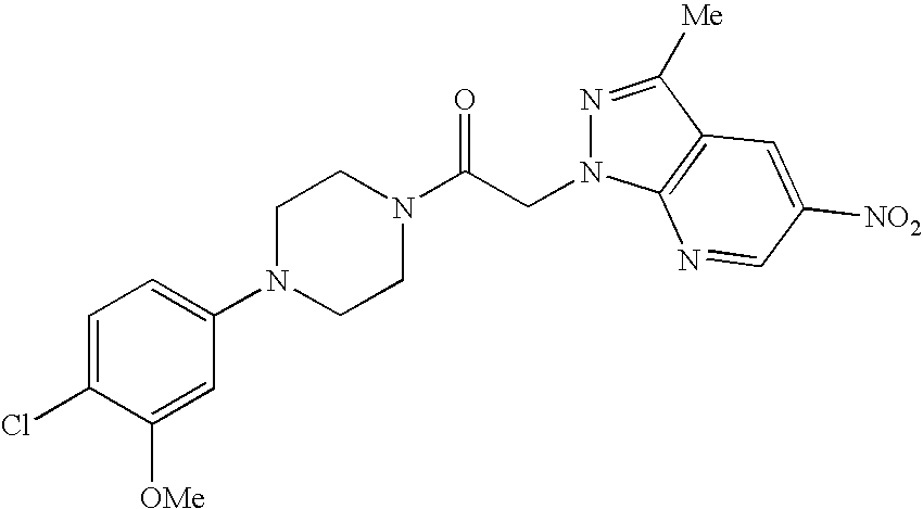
C1=C(Cl)C([OMe])=CC(N2CCN(C(CN3N=C([Me])C4=C3N=CC([NO2])=C4)=O)CC2)=C1
